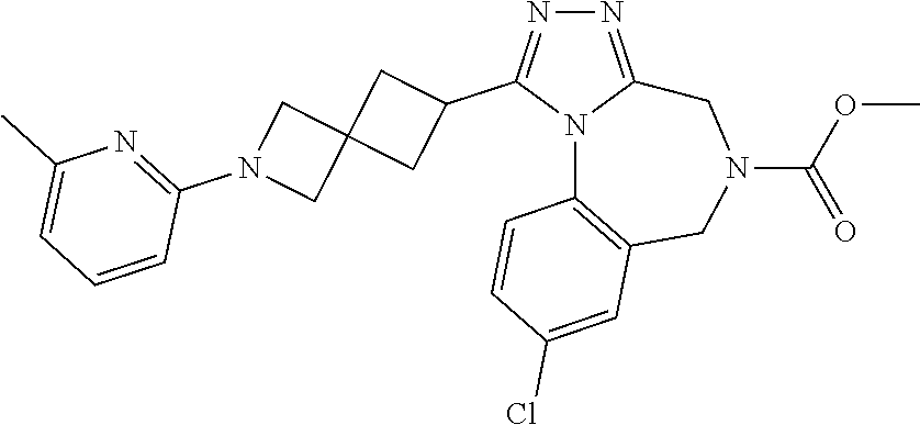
N1=C2N(C(C3CC4(C3)CN(C3=NC(C)=CC=C3)C4)=N1)C1=C(CN(C(OC)=O)C2)C=C(Cl)C=C1
